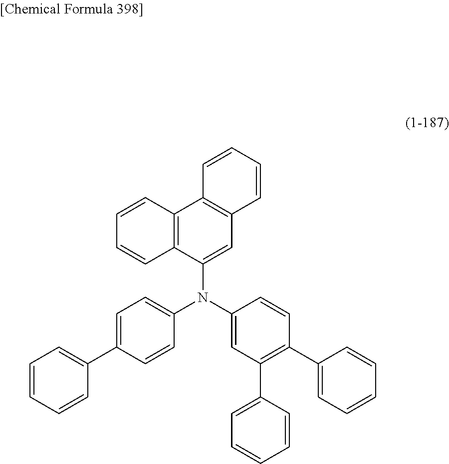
C1=C(C2=CC=CC=C2)C=CC(N(C2=CC(C3=CC=CC=C3)=C(C3=CC=CC=C3)C=C2)C2=CC3=C(C4=C2C=CC=C4)C=CC=C3)=C1
